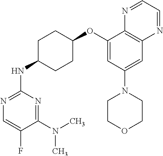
C1(OC2CCC(NC3=NC=C(F)C(N(C)C)=N3)CC2)=CC(N2CCOCC2)=CC2=C1N=CC=N2
